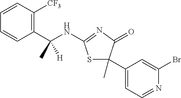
C1=CC(C(NC2=NC(=O)C(C3=CC=NC(Br)=C3)(C)S2)(C)[H])=C([CF3])C=C1
